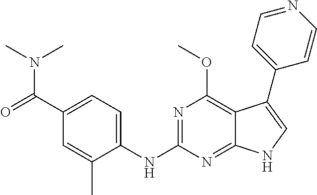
C1(C(=O)N(C)C)=CC=C(NC2=NC(OC)=C3C(=N2)NC=C3C2=CC=NC=C2)C(C)=C1
